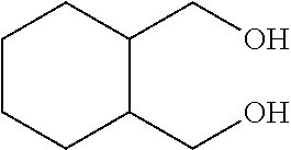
C1CCC(CO)C(CO)C1
